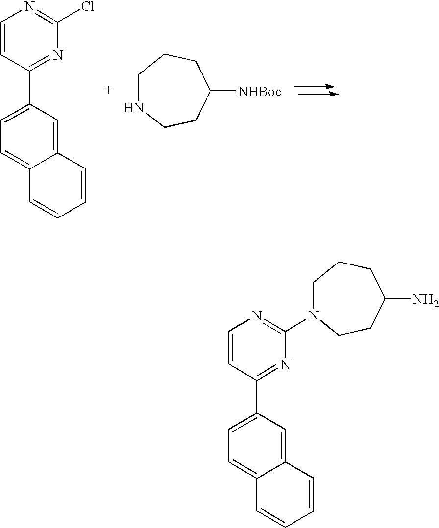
C12=CC(C3=NC(Cl)=NC=C3)=CC=C1C=CC=C2.C1NCCC([NHBoc])CC1.C12=CC(C3=NC(N4CCCC(N)CC4)=NC=C3)=CC=C1C=CC=C2
